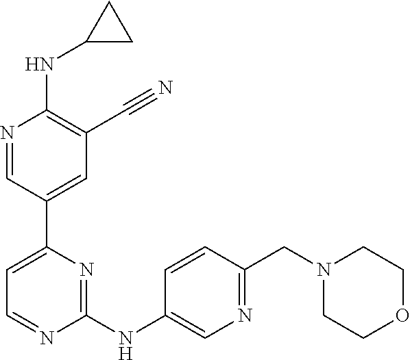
N(C1=C(C#N)C=C(C2=CC=NC(NC3=CN=C(CN4CCOCC4)C=C3)=N2)C=N1)C1CC1
